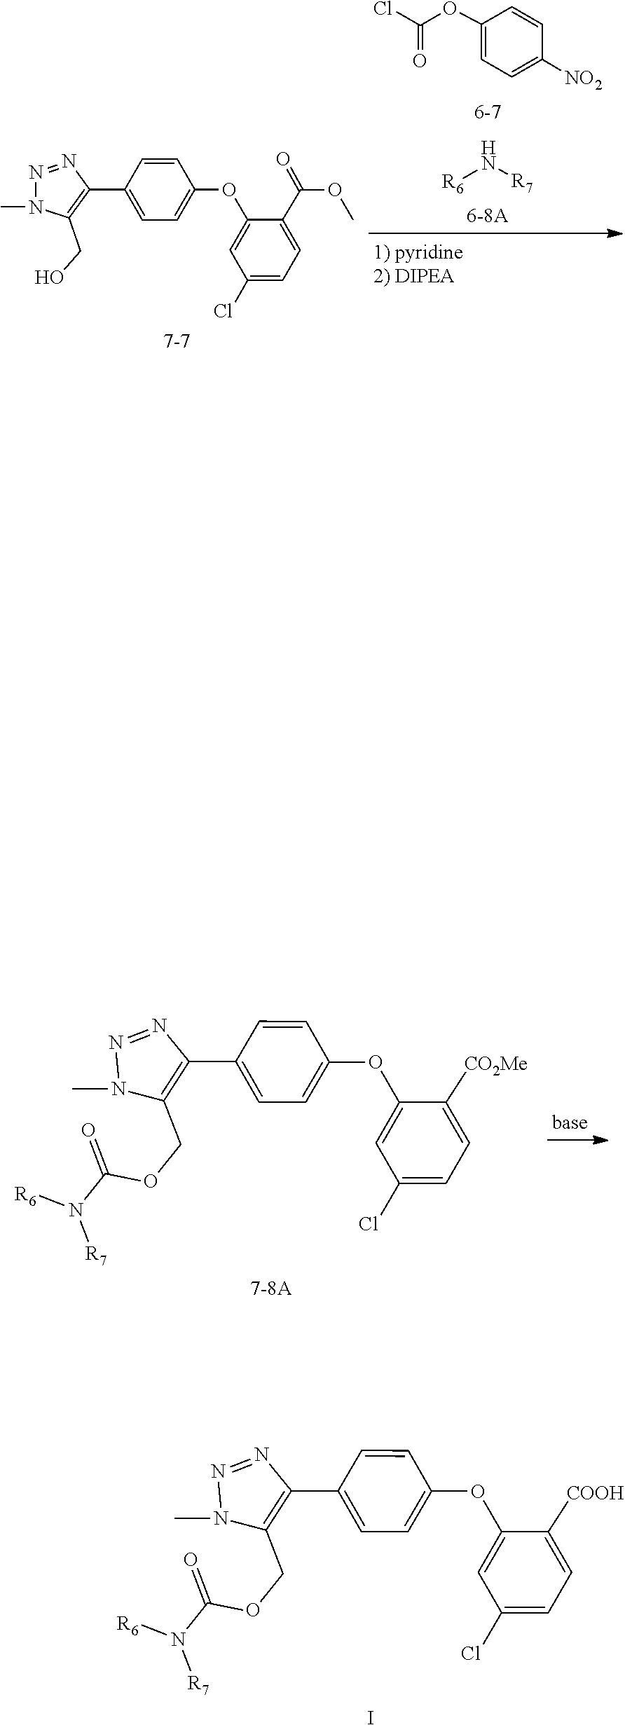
C1=CC([NO2])=CC=C1OC(Cl)=O.[R6]N[R7].N1=NC(C2=CC=C(OC3=CC(Cl)=CC=C3C(OC)=O)C=C2)=C(CO)N1C.[R7]N([R6])C(OCC1=C(C2=CC=C(OC3=CC(Cl)=CC=C3[CO2Me])C=C2)N=NN1C)=O.[R7]N([R6])C(OCC1=C(C2=CC=C(OC3=CC(Cl)=CC=C3[COOH])C=C2)N=NN1C)=O.I
